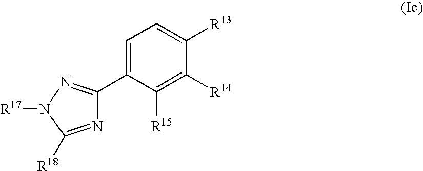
C1=C(C2=NN([R17])C([R18])=N2)C([R15])=C([R14])C([R13])=C1
